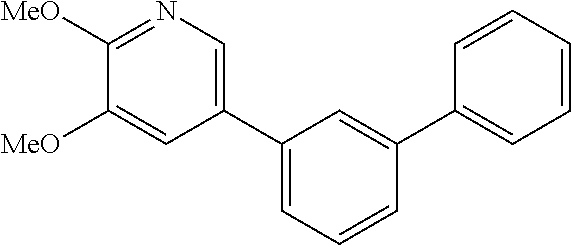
C1([MeO])=NC=C(C2=CC=CC(C3=CC=CC=C3)=C2)C=C1[MeO]
